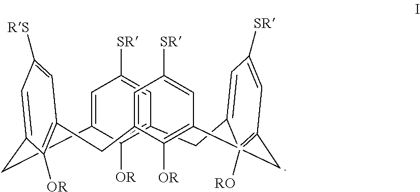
C12=CC([SR])=CC(=C1[OR])CC1=CC([SR])=CC(=C1[RO])CC1=C([OR])C(=CC([SR])=C1)CC1=C([OR])C(=CC([RS])=C1)C2
